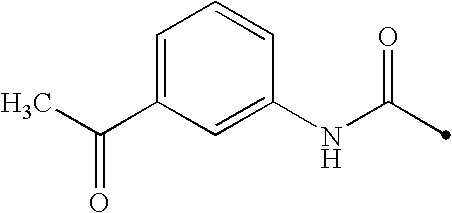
C1(NC(=O)C)=CC(C(C)=O)=CC=C1
